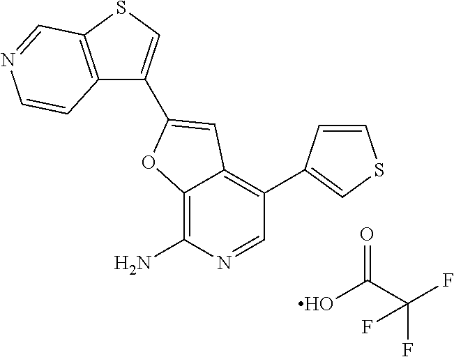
C12=C(N)N=CC(C3=CSC=C3)=C1C=C(C1=CSC3=C1C=CN=C3)O2.OC(C(F)(F)F)=O
